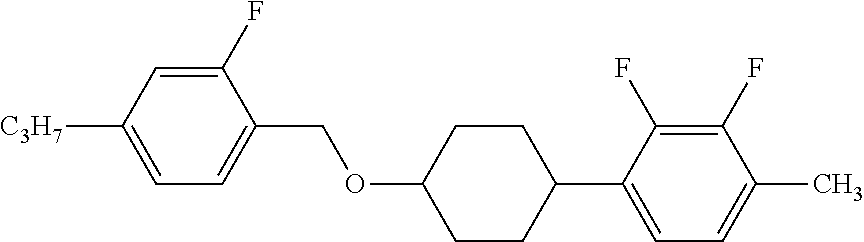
C1(F)=CC([C3H7])=CC=C1COC1CCC(C2=CC=C(C)C(F)=C2F)CC1
